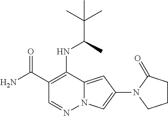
C1(C(=O)N)=C(NC(C)C(C)(C)C)C2=CC(N3C(=O)CCC3)=CN2N=C1
